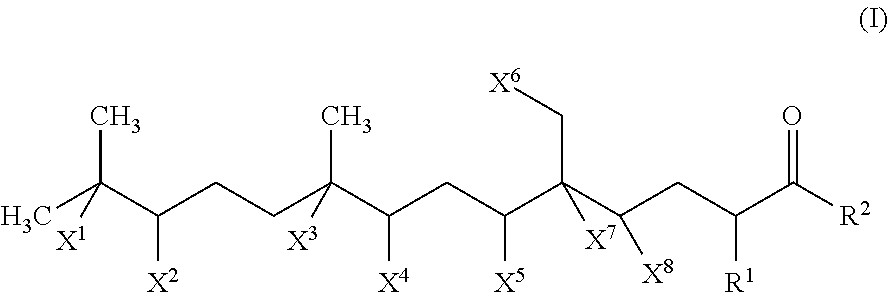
CC(C(CCC(C(CC(C(C(CC(C([R2])=O)[R1])[X8])(C[X6])[X7])[X5])[X4])(C)[X3])[X2])(C)[X1]
